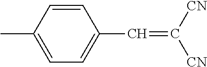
C1=CC(C)=CC=C1C=C([CN])[CN]
